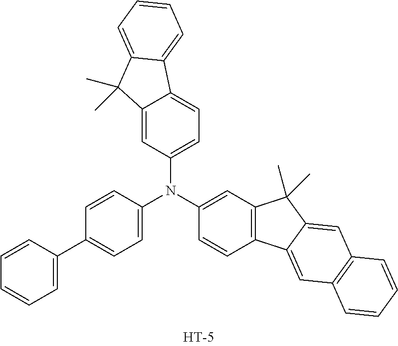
C1(C2=CC=CC=C2)=CC=C(N(C2=CC3=C(C=C2)C2=CC4=C(C=C2C3(C)C)C=CC=C4)C2=CC=C3C(=C2)C(C)(C)C2=CC=CC=C32)C=C1
